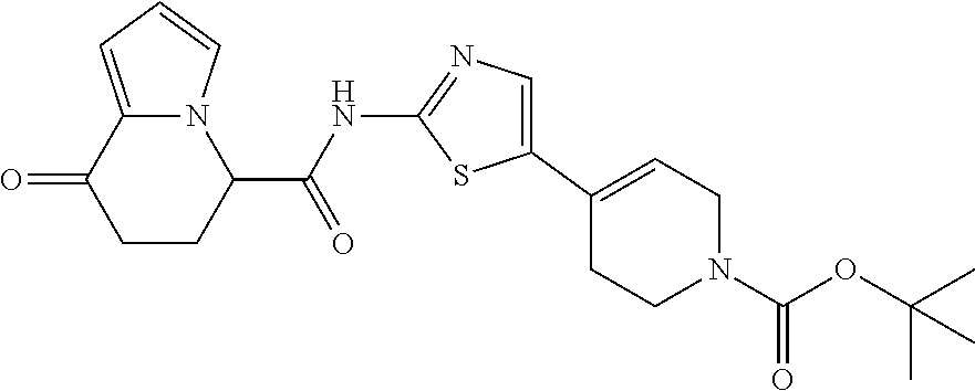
C1CC(C(NC2=NC=C(C3=CCN(C(OC(C)(C)C)=O)CC3)S2)=O)N2C(=CC=C2)C1=O
